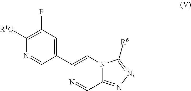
C1(C2=CC(F)=C([R1O])N=C2)=CN2C(=NN=C2[R6])C=N1
